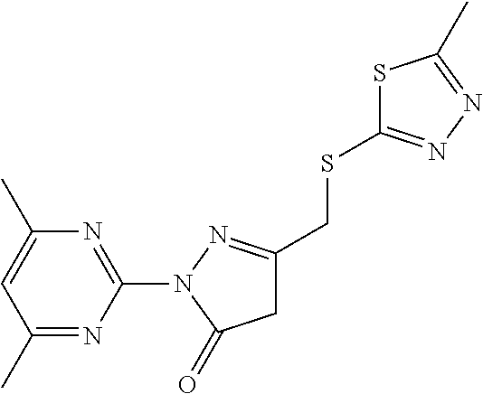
C1(C)=NC(N2N=C(CSC3=NN=C(C)S3)CC2=O)=NC(C)=C1
